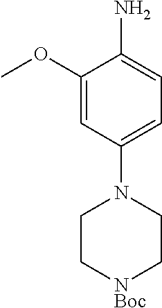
C1C[NBoc]CCN1C1=CC=C(N)C(OC)=C1
